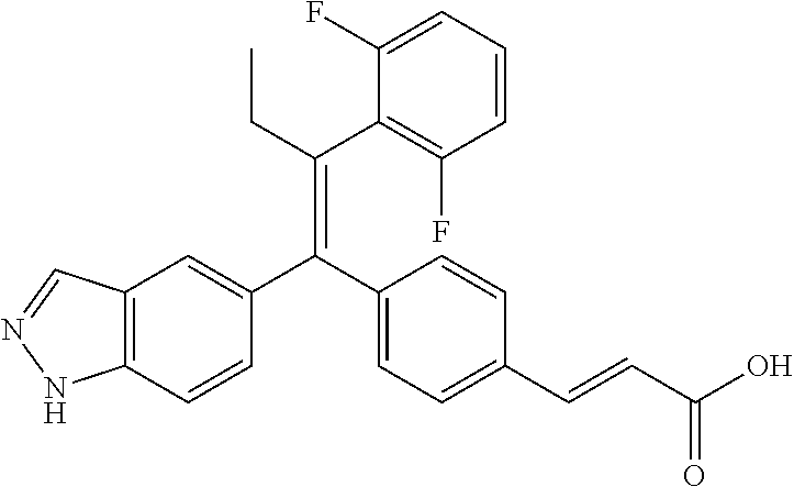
C12=C(C=CC(C(C3=CC=C(C=CC(O)=O)C=C3)=C(CC)C3=C(F)C=CC=C3F)=C1)NN=C2
